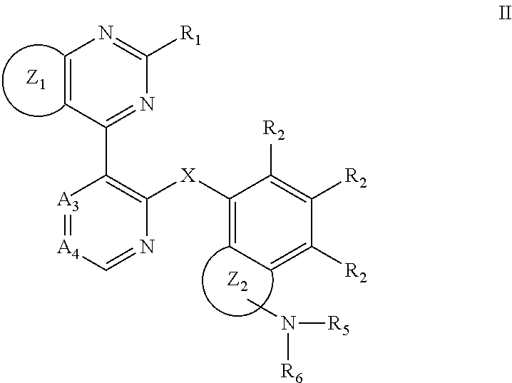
C1=CC(C2=C([X]C3=CC=C([R2])C([R2])=C3[R2])N=C[A4]=[A3]2)=NC([R1])=N1.CN([R5])[R6]
